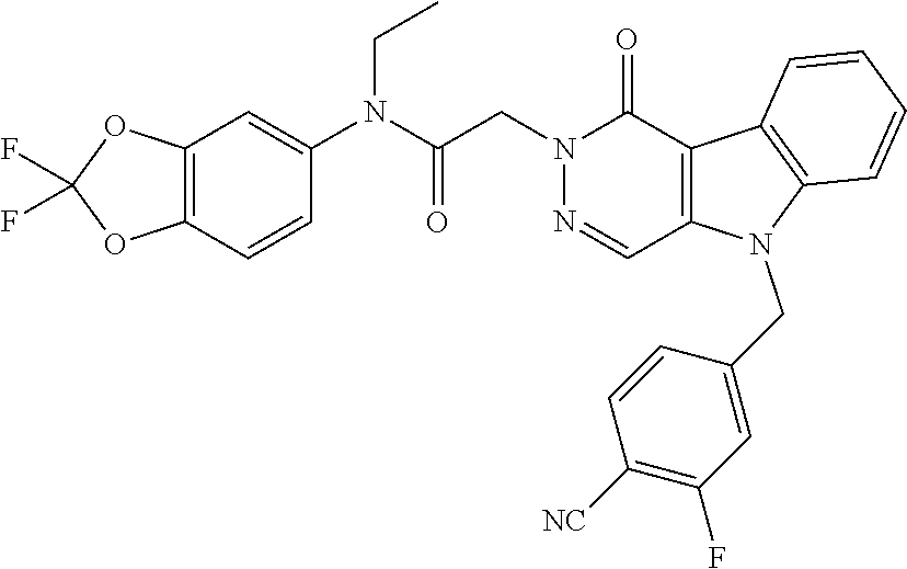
N1(CC(N(C2=CC3=C(C=C2)OC(F)(F)O3)CC)=O)N=CC2=C(C1=O)C1=C(N2CC2=CC(F)=C([NC])C=C2)C=CC=C1
